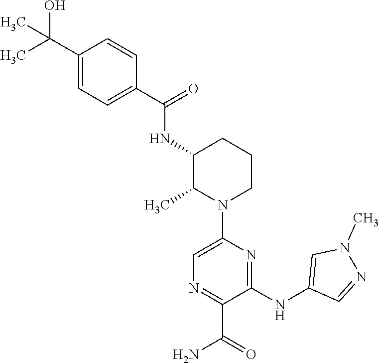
C1(NC(C2=CC=C(C(C)(O)C)C=C2)=O)C(C)N(C2=CN=C(C(=O)N)C(NC3=CN(C)N=C3)=N2)CCC1
